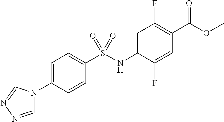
C1=NN=CN1C1=CC=C(S(NC2=CC(F)=C(C(OC)=O)C=C2F)(=O)=O)C=C1
